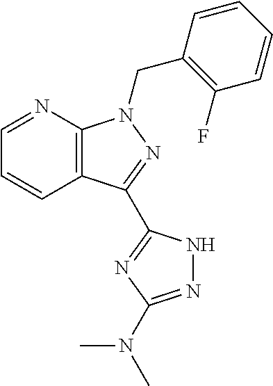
C1=NC2=C(C=C1)C(C1=NC(N(C)C)=NN1)=NN2CC1=C(F)C=CC=C1
